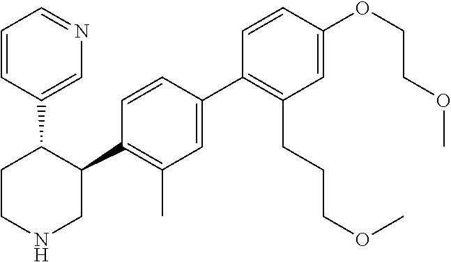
C1=CC(C2CCNCC2C2=C(C)C=C(C3=C(CCCOC)C=C(OCCOC)C=C3)C=C2)=CN=C1
